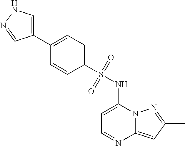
C1=C(NS(C2=CC=C(C3=CNN=C3)C=C2)(=O)=O)N2C(=CC(C)=N2)N=C1
